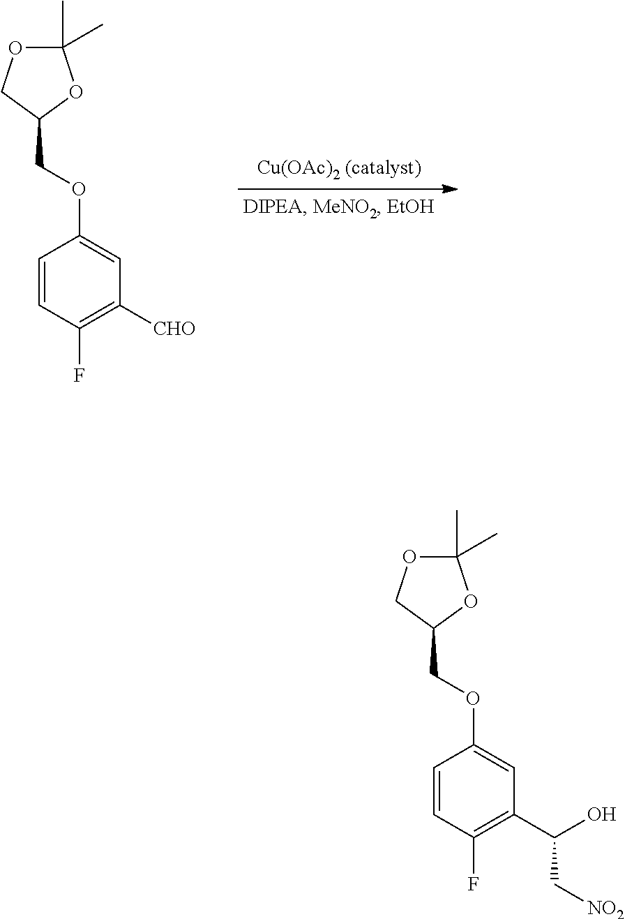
C1=CC(F)=C([CHO])C=C1OCC1OC(C)(C)OC1.C1=CC(F)=C(C(O)C[NO2])C=C1OCC1OC(C)(C)OC1
